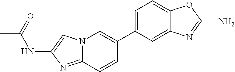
N12C(=NC(NC(C)=O)=C1)C=CC(C1=CC=C3C(=C1)N=C(N)O3)=C2
